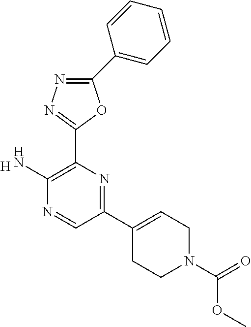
C1(C2=CC=CC=C2)=NN=C(C2=C(N)N=CC(C3=CCN(C(=O)OC)CC3)=N2)O1.[H]
